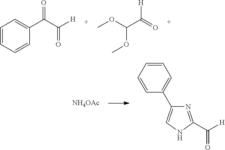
C1=CC=CC(C(C([H])=O)=O)=C1.COC(OC)C(=O)[H].[NH4OAc].N1=C(C([H])=O)NC=C1C1=CC=CC=C1
